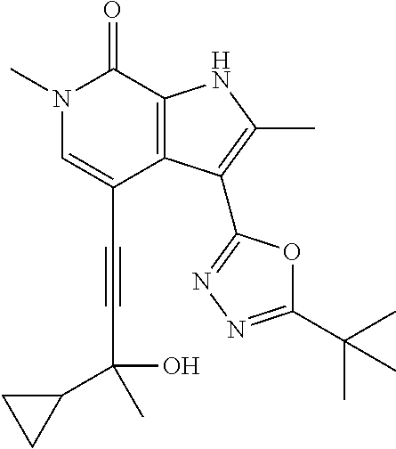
C(C1=CN(C)C(=O)C2=C1C(C1=NN=C(C(C)(C)C)O1)=C(C)N2)#CC(C)(O)C1CC1
